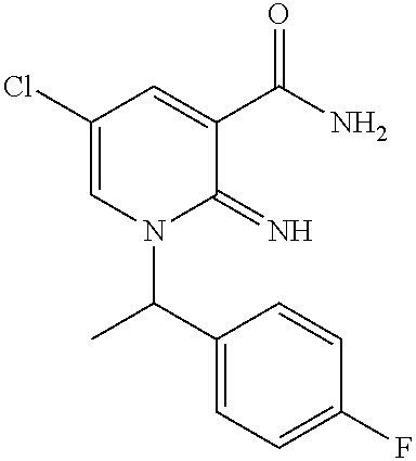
C1(Cl)=CN(C(C2=CC=C(F)C=C2)C)C(=N)C(C(N)=O)=C1
